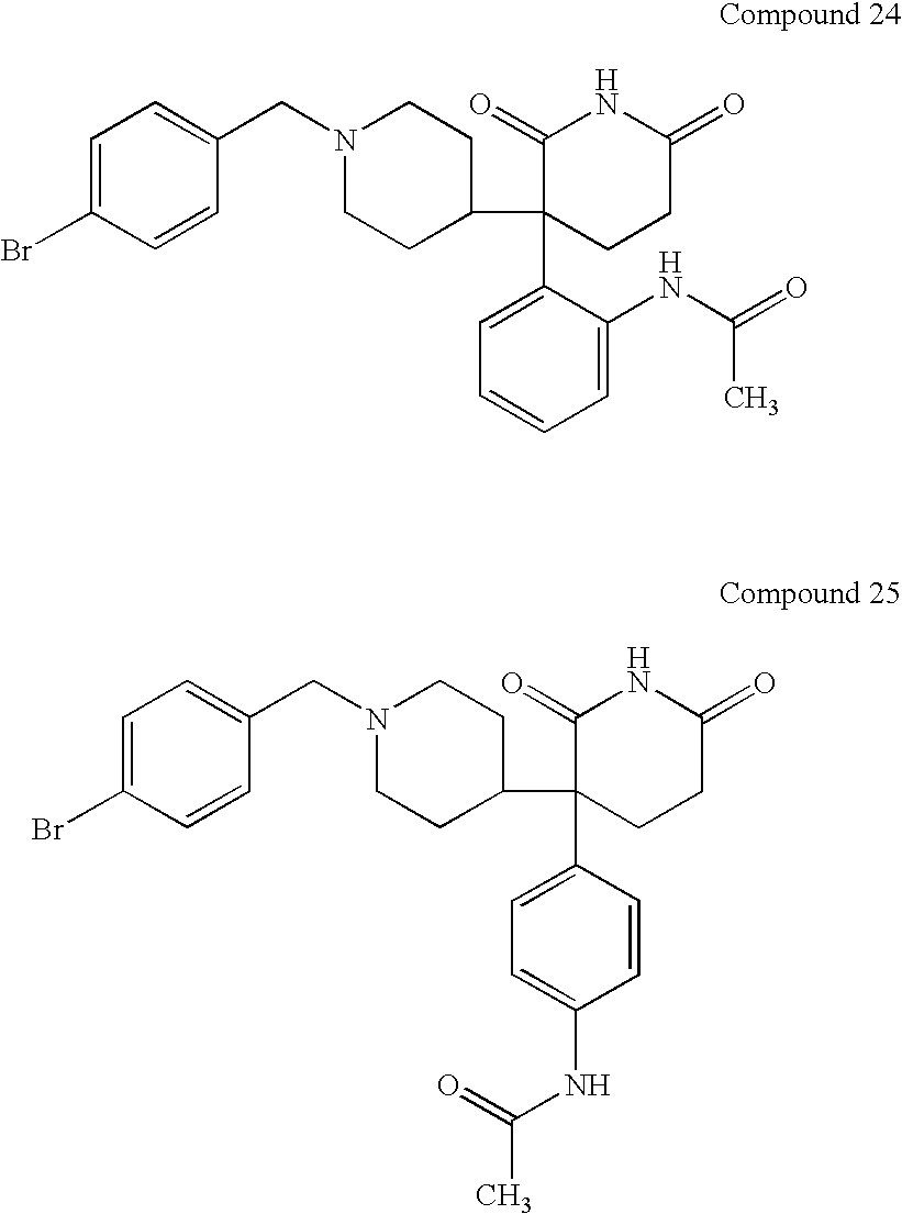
C1=C(NC(=O)C)C(C2(C3CCN(CC4=CC=C(Br)C=C4)CC3)CCC(=O)NC2=O)=CC=C1.C1=CC(C2(C3CCN(CC4=CC=C(Br)C=C4)CC3)CCC(=O)NC2=O)=CC=C1NC(C)=O
